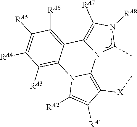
C1([RA5])=C([RA4])C([RA3])=C2C(=C1[RA6])C1=C([RA7])N([RA8])C(C)N1C1=C([X]C)C([RA1])=C([RA2])N21
